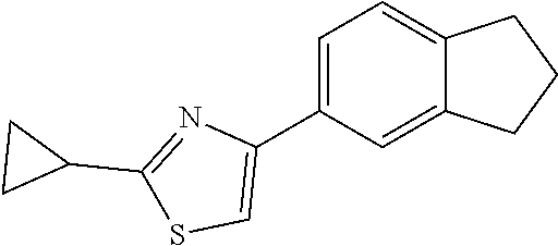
C1=C(C2=CSC(C3CC3)=N2)C=C2C(=C1)CCC2
